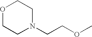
O1CCN(CCOC)CC1
